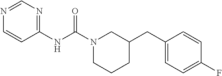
C1(NC(N2CCCC(CC3=CC=C(F)C=C3)C2)=O)=NC=NC=C1
